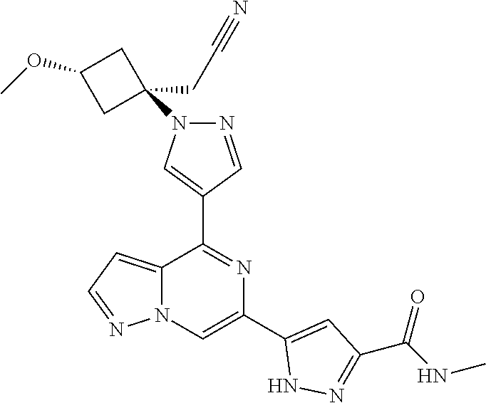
C12=CC=NN1C=C(C1=CC(C(NC)=O)=NN1)N=C2C1=CN(C2(CC#N)CC(OC)C2)N=C1
